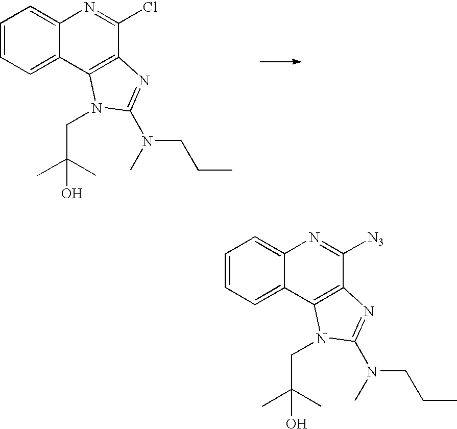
C1=CC=C2C(=C1)N=C([N3])C1=C2N(CC(C)(C)O)C(N(CCC)C)=N1.C1=CC=C2C(=C1)N=C(Cl)C1=C2N(CC(C)(C)O)C(N(CCC)C)=N1
